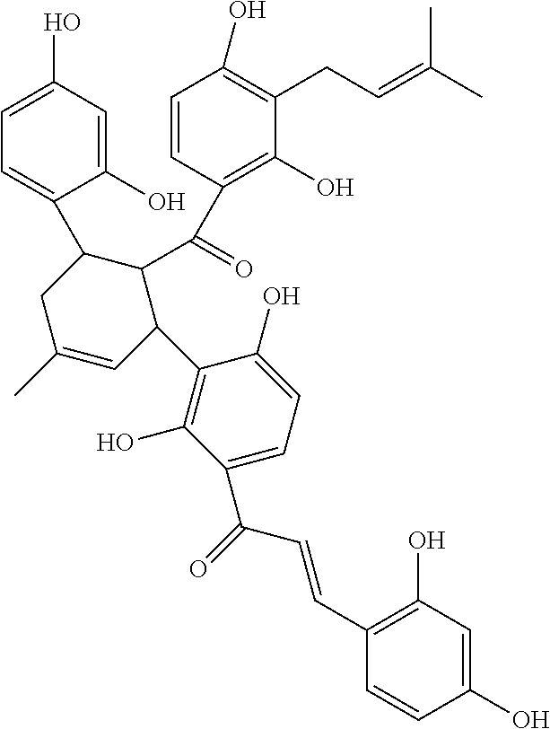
C1(C=CC(C2=CC=C(O)C(C3C(C(C4=C(O)C(CC=C(C)C)=C(O)C=C4)=O)C(C4=CC=C(O)C=C4O)CC(C)=C3)=C2O)=O)=C(O)C=C(O)C=C1
